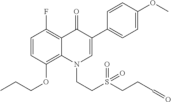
C1=CC(OCCC)=C2C(=C1F)C(=O)C(C1=CC=C(OC)C=C1)=CN2CCS(CCC=O)(=O)=O
